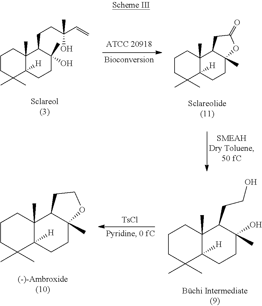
C1CC(C)(C)C2([H])C(C)(C1)C1C(C)(CC2)OC(=O)C1.C1CC(C)(C)C2([H])C(C)(C1)C(CCC(O)(C=C)C)C(C)(O)CC2.C1CC(C)(C)C2([H])C(C)(C1)C(CCO)C(O)(C)CC2.C1CC(C)(C)C2([H])C(C)(C1)C1C(C)(CC2)OCC1.[TsCl]
